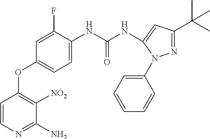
C1=CN=C(N)C([NO2])=C1OC1=CC=C(NC(NC2=CC(C(C)(C)C)=NN2C2=CC=CC=C2)=O)C(F)=C1
